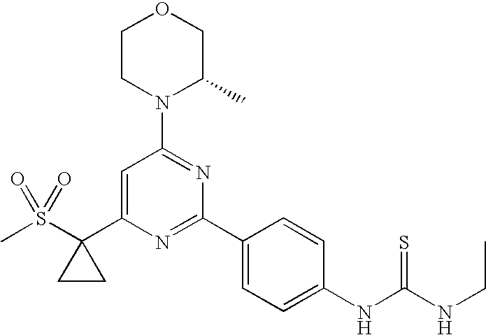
CS(C1(C2=CC(N3C(C)COCC3)=NC(C3=CC=C(NC(=S)NCC)C=C3)=N2)CC1)(=O)=O
